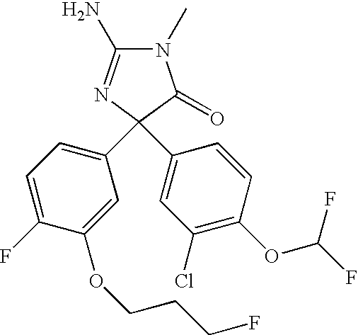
N1(C)C(N)=NC(C2=CC=C(F)C(OCCCF)=C2)(C2=CC(Cl)=C(OC(F)F)C=C2)C1=O
